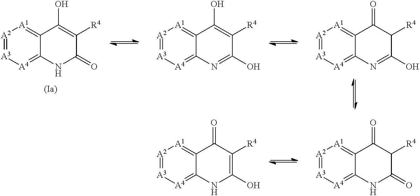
[A2]1=[A3][A4]=C2C(=[A1]1)C(O)=C([R4])C(=O)N2.[A2]1=[A3][A4]=C2C(=[A1]1)C(O)=C([R4])C(O)=N2.[A2]1=[A3][A4]=C2C(=[A1]1)C(=O)C([R4])C(O)=N2.[A2]1=[A3][A4]=C2C(=[A1]1)C(=O)C([R4])C(=O)N2.[A2]1=[A3][A4]=C2C(=[A1]1)C(=O)C([R4])=C(O)N2
